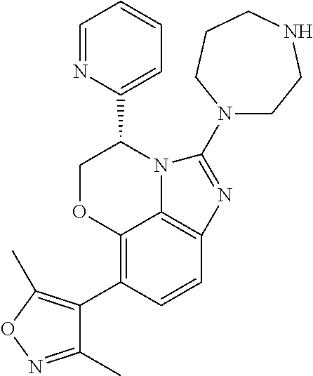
C12=C(C3=C(C)ON=C3C)C=CC3=C1N(C(C1=CC=CC=N1)CO2)C(N1CCNCCC1)=N3
